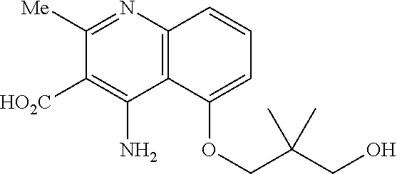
C12=C(N=C([Me])C([HO2C])=C1N)C=CC=C2OCC(CO)(C)C
